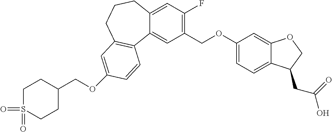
C1(COC2=CC3=C(C4=CC(COC5=CC=C6C(=C5)OCC6CC(=O)O)=C(F)C=C4CCC3)C=C2)CCS(=O)(=O)CC1
